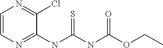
N1=C(Cl)C(NC(NC(OCC)=O)=S)=NC=C1
